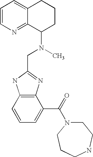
C1=CN=C2C(=C1)CCCC2N(C)CC1=NC2=C(N1)C=CC=C2C(=O)N1CCNCCC1
